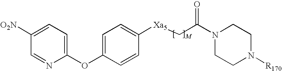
C1(OC2=CC=C([Xa5]CC(N3CCN([R170])CC3)=O)C=C2)=CC=C([O2N])C=N1
